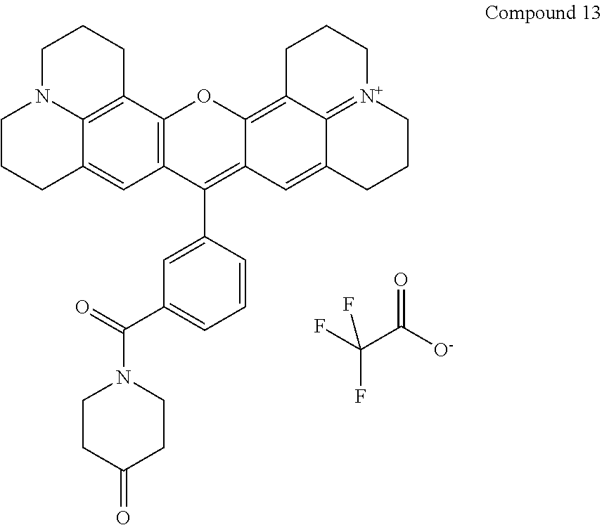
C(C([O-])=O)(F)(F)F.C1N2C3=C(CC1)C1=C(C=C3CCC2)C(C2=CC(C(N3CCC(=O)CC3)=O)=CC=C2)=C2C(=C3C4=[N+](CCC3)CCCC4=C2)O1
